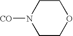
[CO]N1CCOCC1
